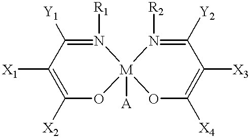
C1([X1])=C([X2])O[M]2([A])(N([R1])=C1[Y1])OC([X4])=C([X3])C([Y2])=N2[R2]
